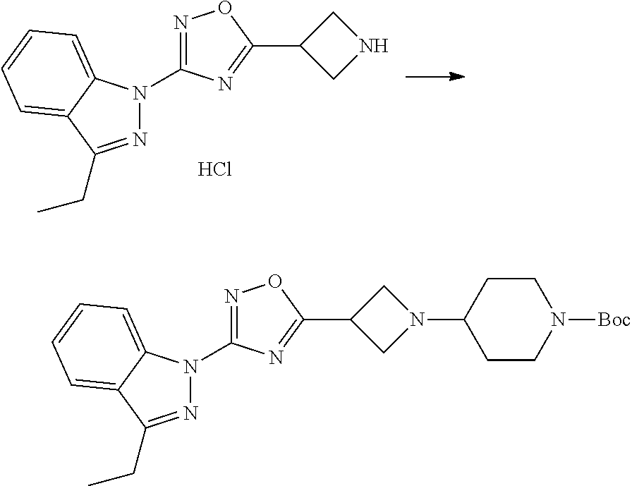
N1=C(CC)C2=CC=CC=C2N1C1=NOC(C2CNC2)=N1.Cl.N1=C(CC)C2=CC=CC=C2N1C1=NOC(C2CN(C3CCN([Boc])CC3)C2)=N1
